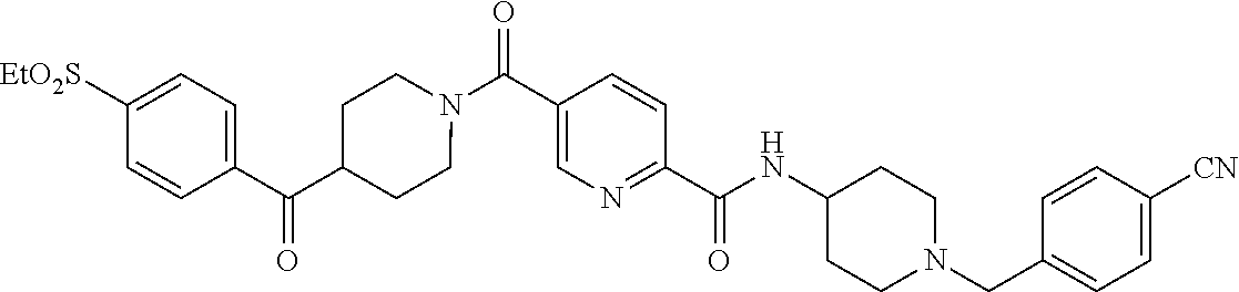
N(C(C1=NC=C(C(=O)N2CCC(C(C3=CC=C([SO2Et])C=C3)=O)CC2)C=C1)=O)C1CCN(CC2=CC=C([CN])C=C2)CC1
